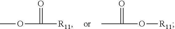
COC([R11])=O.CC(O[R11])=O
